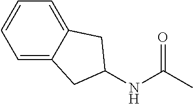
C1=C2C(=CC=C1)CC(NC(C)=O)C2
